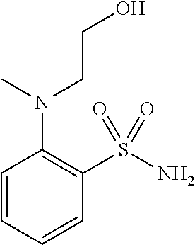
C1=CC=CC(S(N)(=O)=O)=C1N(C)CCO
